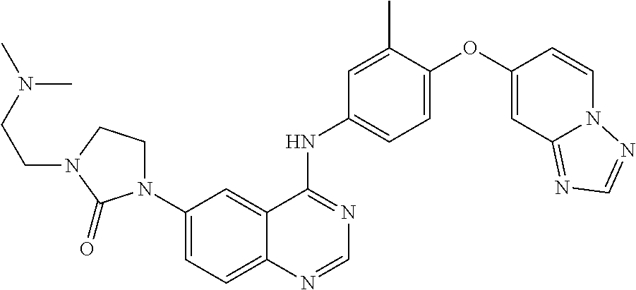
C12=CC=C(N3CCN(CCN(C)C)C3=O)C=C1C(NC1=CC=C(OC3=CC4=NC=NN4C=C3)C(C)=C1)=NC=N2
